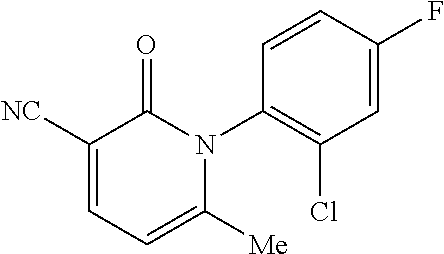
C1([NC])=CC=C([Me])N(C2=C(Cl)C=C(F)C=C2)C1=O
